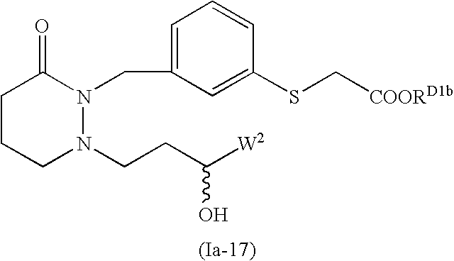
C1CCN(CCC([W2])O)N(CC2=CC=CC(SC[COORD1b])=C2)C1=O
